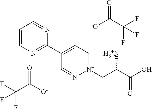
C1=CN=C(C2=CC=[N+](CC(C(O)=O)[H3+N])N=C2)N=C1.O=C([-O])C(F)(F)F.O=C(C(F)(F)F)[O-]
